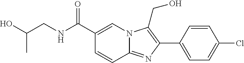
C1(C2=C(CO)N3C(=N2)C=CC(C(NCC(O)C)=O)=C3)=CC=C(Cl)C=C1
